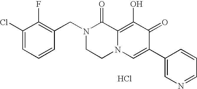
C1(Cl)=CC=CC(CN2CCN3C(=C(O)C(=O)C(C4=CN=CC=C4)=C3)C2=O)=C1F.Cl
